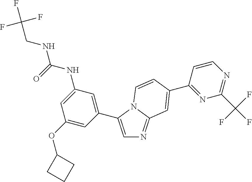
C1=C(C2=CC(NC(=O)NCC(F)(F)F)=CC(OC3CCC3)=C2)N2C(=N1)C=C(C1=NC(C(F)(F)F)=NC=C1)C=C2
